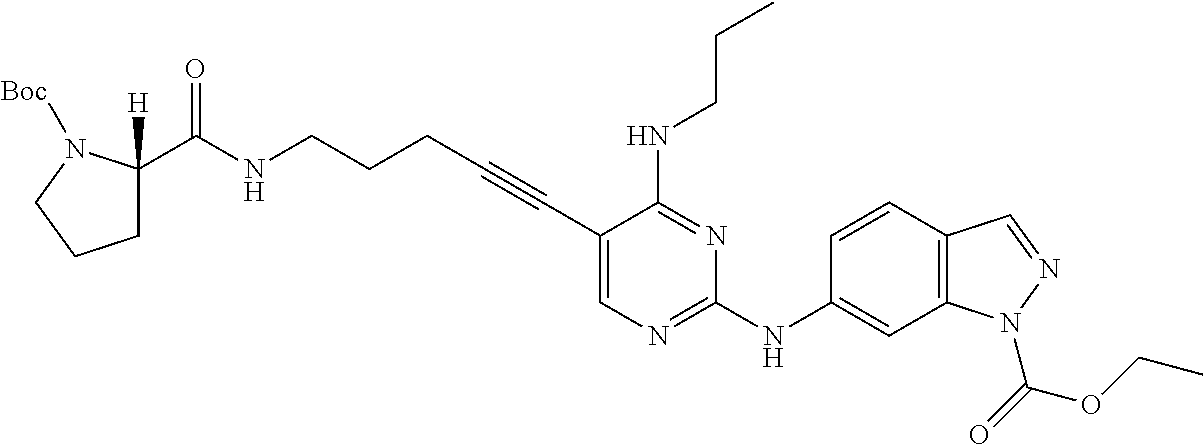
C(NCCCC#CC1=CN=C(NC2=CC3=C(C=C2)C=NN3C(=O)OCC)N=C1NCCC)(=O)C1([H])CCCN1[Boc]
